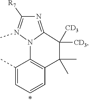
C1(C)=CC=CC2=C1N1C(=NC([R7])=N1C)C([CD3])([CD3])C2(C)C
